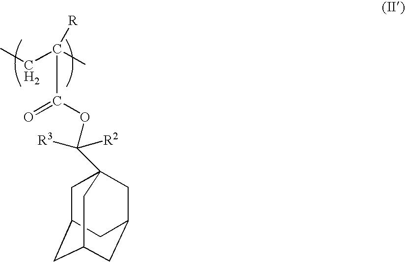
CCC(C)([R])C(=O)OC(C12CC3CC(CC(C1)C3)C2)([R3])[R2]
